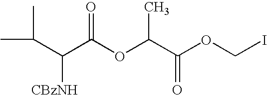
C(C)(C)C(C(OC(C(OCI)=O)C)=O)[CBzNH]
